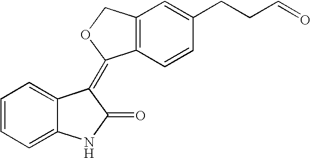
C1=C2C(=CC=C1)NC(=O)C2=C1C2=C(C=C(CCC=O)C=C2)CO1
